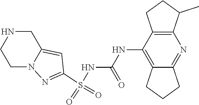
S(NC(NC1=C2C(=NC3=C1CCC3C)CCC2)=O)(=O)(=O)C1=NN2C(=C1)CNCC2
